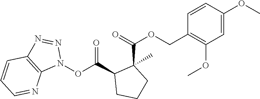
N1(OC(C2CCCC2(C(=O)OCC2=C(OC)C=C(OC)C=C2)C)=O)N=NC2=C1N=CC=C2
